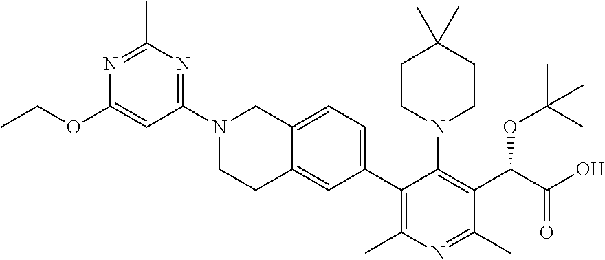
C1(C2=C(C)N=C(C)C(C(C(O)=O)OC(C)(C)C)=C2N2CCC(C)(C)CC2)=CC=C2C(=C1)CCN(C1=NC(C)=NC(OCC)=C1)C2
